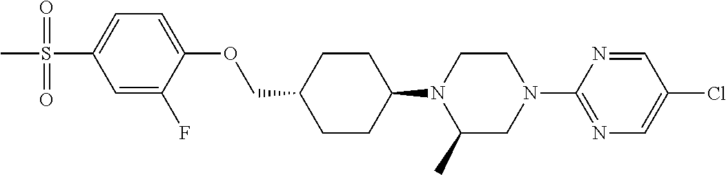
C1CC(N2C(C)CN(C3=NC=C(Cl)C=N3)CC2)CCC1COC1=CC=C(S(=O)(=O)C)C=C1F
